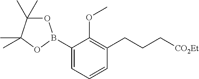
C1(B2OC(C)(C)C(C)(C)O2)=CC=CC(CCC[CO2Et])=C1OC
